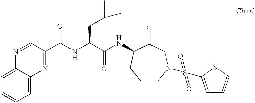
C(=O)(NC(C(NC1C(=O)CN(S(C2=CC=CS2)(=O)=O)CCC1)=O)CC(C)C)C1=NC2=CC=CC=C2N=C1
